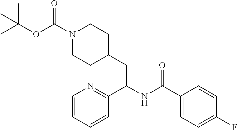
N1(C(OC(C)(C)C)=O)CCC(CC(NC(C2=CC=C(F)C=C2)=O)C2=NC=CC=C2)CC1
